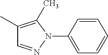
C1(C)=C(C)N(C2=CC=CC=C2)N=C1
